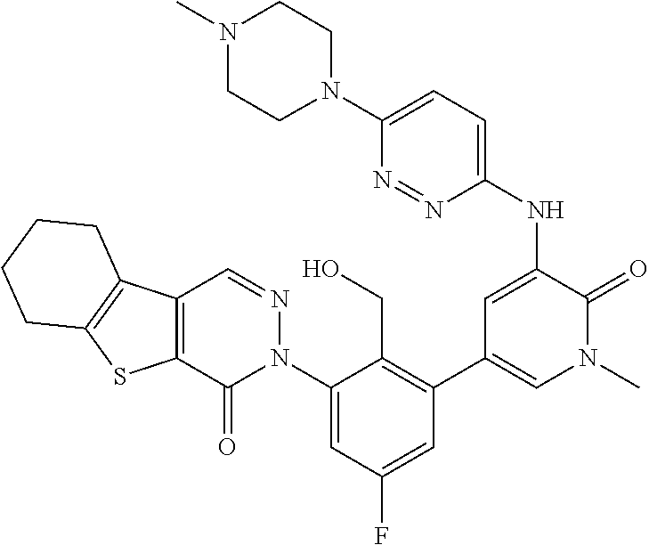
C12=C(C(=O)N(C3=CC(F)=CC(C4=CN(C)C(=O)C(NC5=CC=C(N6CCN(C)CC6)N=N5)=C4)=C3CO)N=C1)SC1=C2CCCC1
